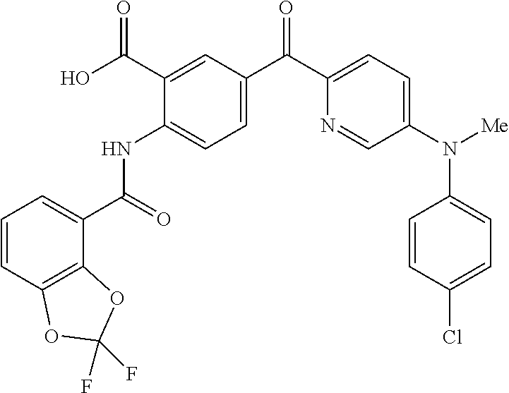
C1=CC2=C(C(C(=O)NC3=CC=C(C(C4=CC=C(N([Me])C5=CC=C(Cl)C=C5)C=N4)=O)C=C3C(O)=O)=C1)OC(F)(F)O2
